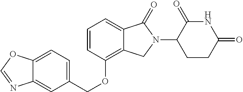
C1=CC(OCC2=CC=C3C(=C2)N=CO3)=C2C(=C1)C(=O)N(C1CCC(=O)NC1=O)C2
